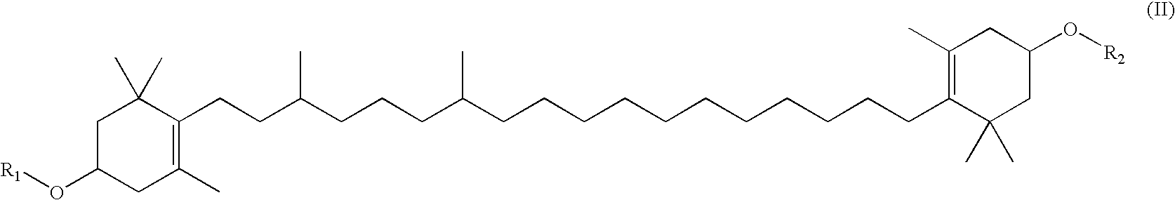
C1C(O[R1])CC(C)=C(CCC(CCCC(CCCCCCCCCCCC2=C(C)CC(O[R2])CC2(C)C)C)C)C1(C)C
